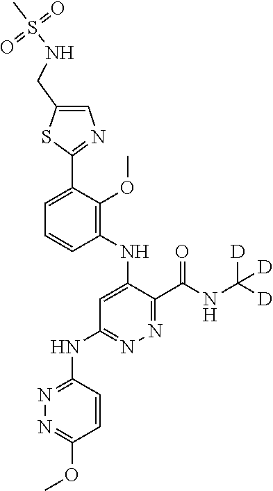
C1=C(C2=NC=C(CNS(C)(=O)=O)S2)C(OC)=C(NC2=CC(NC3=NN=C(OC)C=C3)=NN=C2C(NC([D])([D])[D])=O)C=C1
